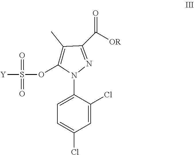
[Y]S(OC1=C(C)C(C(=O)[OR])=NN1C1=CC=C(Cl)C=C1Cl)(=O)=O
